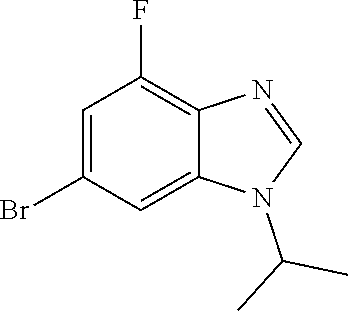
C1=C(Br)C=C2C(=C1F)N=CN2C(C)C
